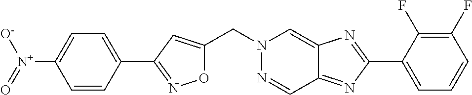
O1C(CN2N=CC3=NC(C4=CC=CC(F)=C4F)=NC3=C2)=CC(C2=CC=C([N+]([O-])=O)C=C2)=N1
